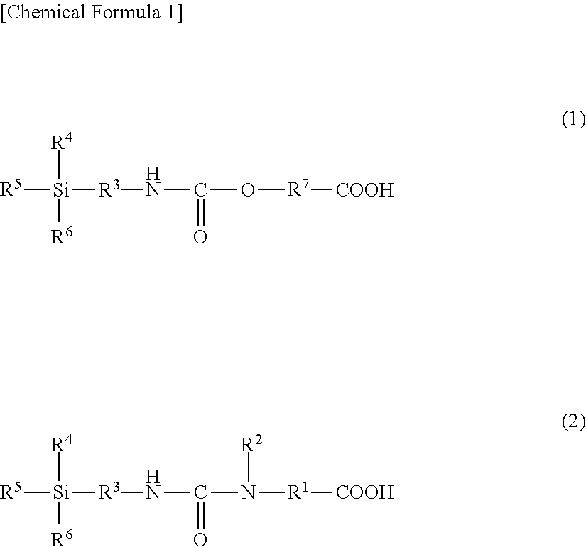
[R5][Si]([R3]NC(O[R7][COOH])=O)([R4])[R6].[R5][Si]([R3]NC(N([R1][COOH])[R2])=O)([R4])[R6]
